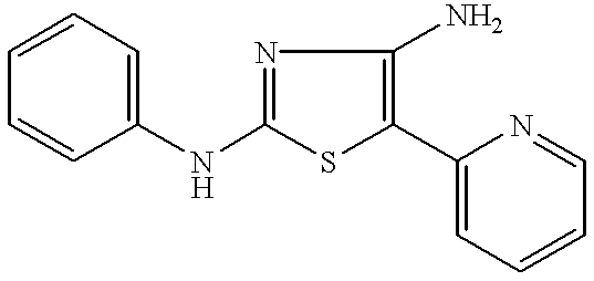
C1(NC2=CC=CC=C2)=NC(N)=C(C2=CC=CC=N2)S1
